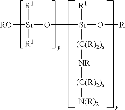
[R1][Si]([R1])(O[Si](O[R])([R1])[(C(R)2)x][NR][(C(R)2)x][N(R)2])[RO]
